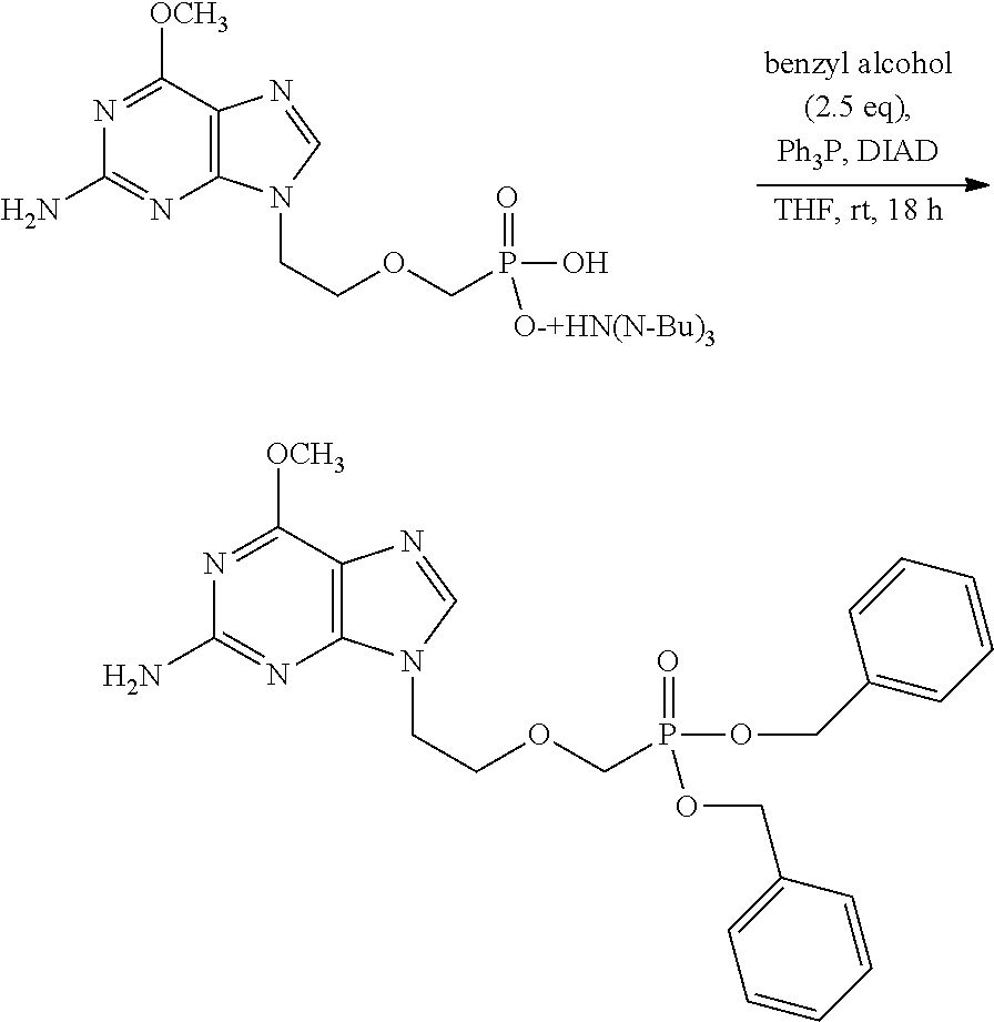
N1=C([OCH3])C2=C(N=C1N)N(CCOCP(O)(=O)[O-+HN(N-Bu)3])C=N2.N1=C([OCH3])C2=C(N=C1N)N(CCOCP(OCC1=CC=CC=C1)(=O)OCC1=CC=CC=C1)C=N2
